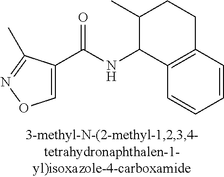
C1=C(C(NC2C3=C(CCC2C)C=CC=C3)=O)C(C)=NO1
